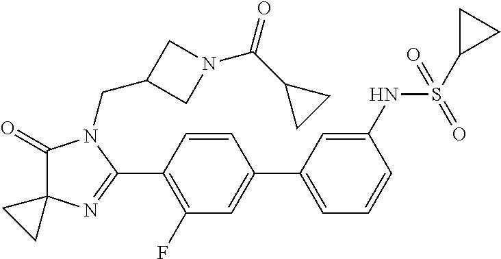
C1(=O)C2(N=C(C3=C(F)C=C(C4=CC=CC(NS(C5CC5)(=O)=O)=C4)C=C3)N1CC1CN(C(C3CC3)=O)C1)CC2
